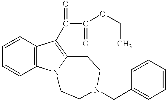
C1=CC2=C(C=C1)N1C(=C2C(C(=O)OCC)=O)CCN(CC2=CC=CC=C2)CC1
